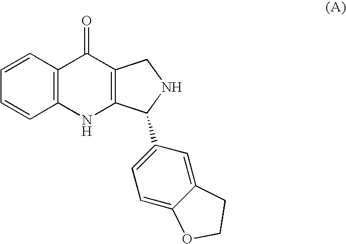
C1=CC2=C(C=C1)NC1=C(C2=O)CNC1C1=CC=C2C(=C1)CCO2
